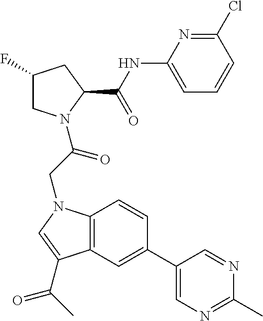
C12=C(C=C(C3=CN=C(C)N=C3)C=C1)C(C(C)=O)=CN2CC(=O)N1CC(F)CC1C(NC1=CC=CC(Cl)=N1)=O
